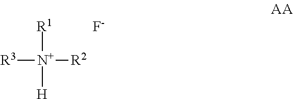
[R1][N+]([R2])([R3])[H].[F-]
